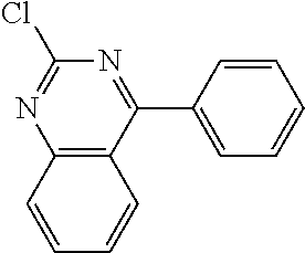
C12=C(C(C3=CC=CC=C3)=NC(Cl)=N1)C=CC=C2
